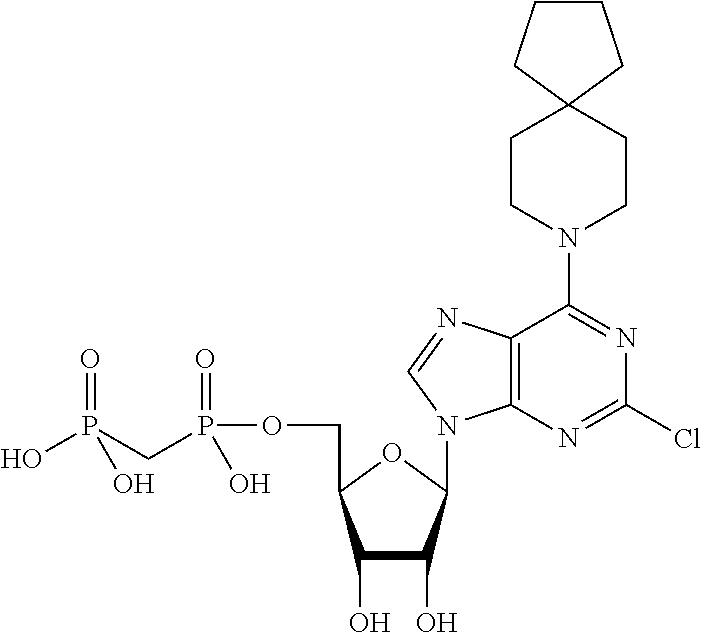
C1(O)C(O)C(N2C3=C(C(N4CCC5(CC4)CCCC5)=NC(Cl)=N3)N=C2)OC1COP(CP(=O)(O)O)(=O)O
